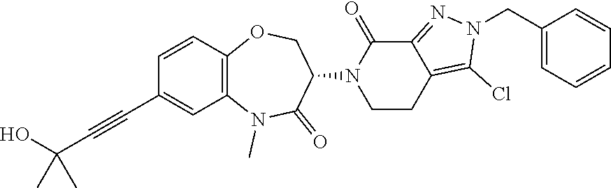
CN1C(=O)C(N2CCC3=C(Cl)N(CC4=CC=CC=C4)N=C3C2=O)COC2=C1C=C(C#CC(O)(C)C)C=C2
